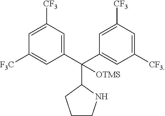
C1(C(C2=CC([CF3])=CC([CF3])=C2)(C2CCCN2)[OTMS])=CC([CF3])=CC([F3C])=C1
